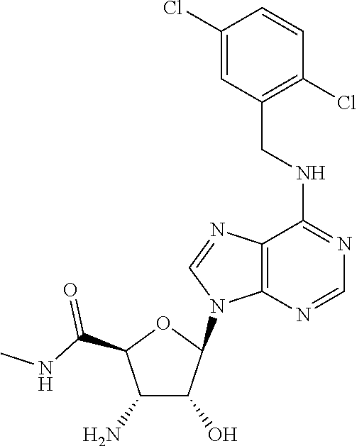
C1(NCC2=C(Cl)C=CC(Cl)=C2)=NC=NC2=C1N=CN2C1C(O)C(N)C(C(NC)=O)O1
